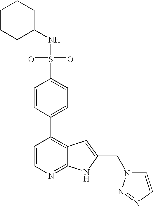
S(C1=CC=C(C2=C3C(=NC=C2)NC(CN2C=CN=N2)=C3)C=C1)(=O)(=O)NC1CCCCC1
